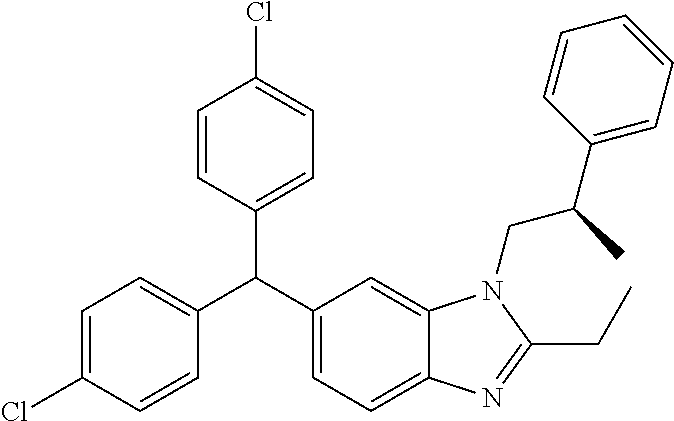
C1=C(Cl)C=CC(C(C2=CC=C3C(=C2)N(CC(C2=CC=CC=C2)C)C(CC)=N3)C2=CC=C(Cl)C=C2)=C1
